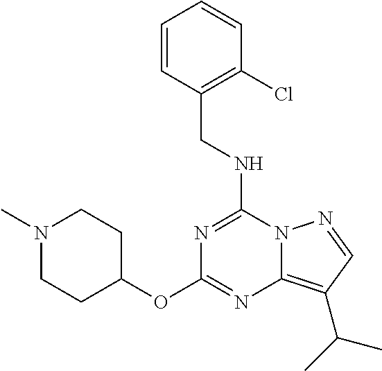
C(NC1=NC(OC2CCN(C)CC2)=NC2=C(C(C)C)C=NN12)C1=C(Cl)C=CC=C1
